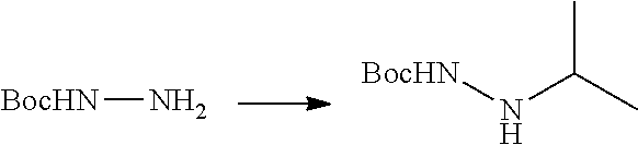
[BocHN]N.[BocHN]NC(C)C
